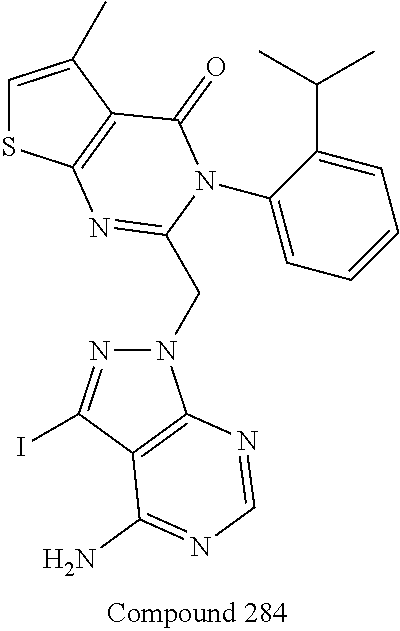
C1=C(C)C2=C(S1)N=C(CN1N=C(I)C3=C1N=CN=C3N)N(C1=CC=CC=C1C(C)C)C2=O
